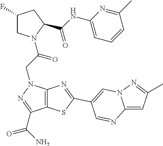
C12=C(N(CC(=O)N3CC(F)CC3C(NC3=CC=CC(C)=N3)=O)N=C1C(=O)N)N=C(C1=CN3C(=CC(C)=N3)N=C1)S2
